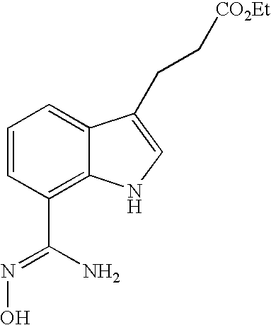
C1=CC(C(N)=NO)=C2C(=C1)C(CC[CO2Et])=CN2
